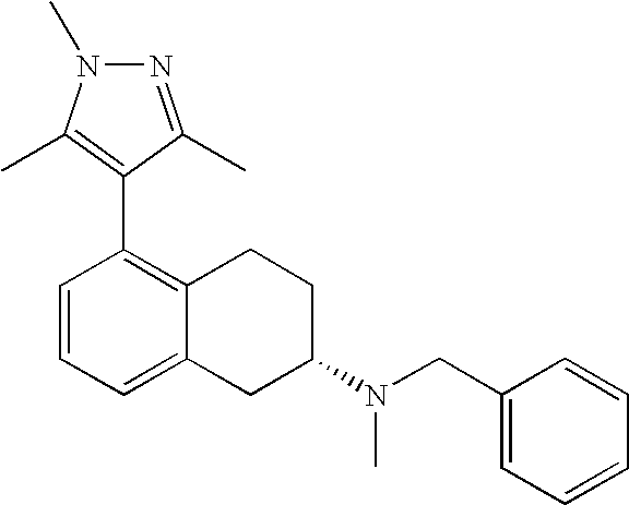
N1=C(C)C(C2=C3C(=CC=C2)CC(N(CC2=CC=CC=C2)C)CC3)=C(C)N1C
